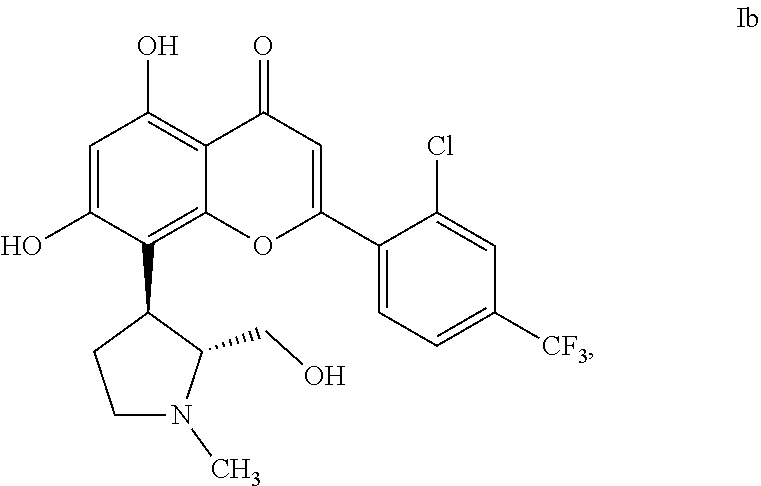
CN1C(CO)C(C2=C3C(=C(O)C=C2O)C(=O)C=C(C2=CC=C([CF3])C=C2Cl)O3)CC1
